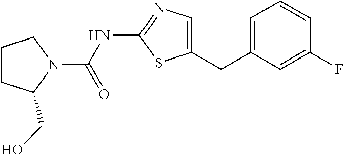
C1=C(CC2=CN=C(NC(=O)N3CCCC3CO)S2)C=C(F)C=C1
